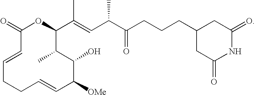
O=C1OC(C(=CC(C(CCCC2CC(=O)NC(=O)C2)=O)C)C)C(C)C(O)C([OMe])C=CCCC=C1
